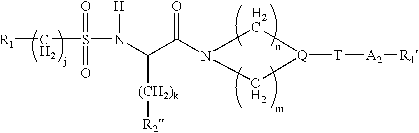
[R1]CS(N(C(C(=O)N1C[Q]([T][A2][R4])C1)[(CH2)k][R2])[H])(=O)=O
